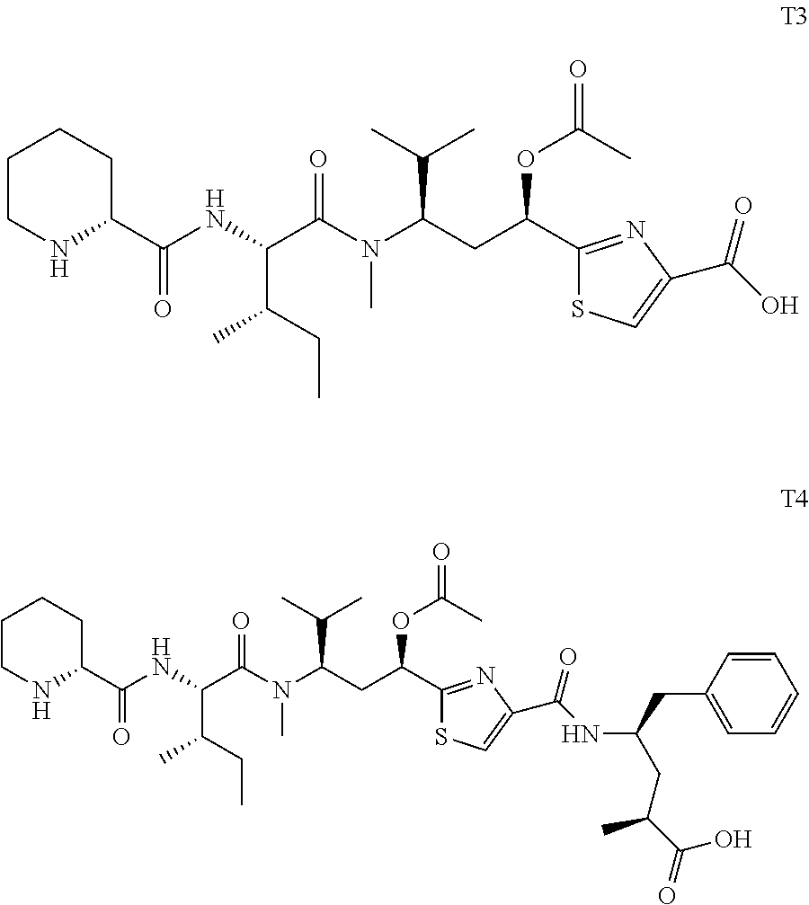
C1CNC(C(NC(C(N(C(CC(C2=NC(C(NC(CC(C(=O)O)C)CC3=CC=CC=C3)=O)=CS2)OC(=O)C)C(C)C)C)=O)C(CC)C)=O)CC1.C1CNC(C(NC(C(N(C(CC(C2=NC(C(O)=O)=CS2)OC(=O)C)C(C)C)C)=O)C(CC)C)=O)CC1
